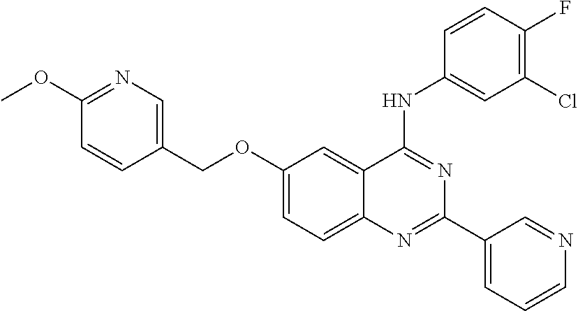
C1(COC2=CC=C3C(=C2)C(NC2=CC(Cl)=C(F)C=C2)=NC(C2=CC=CN=C2)=N3)=CN=C(OC)C=C1
